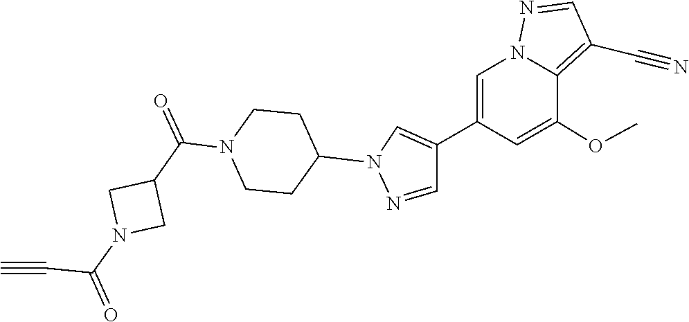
C(N1CC(C(N2CCC(N3C=C(C4=CN5N=CC(C#N)=C5C(OC)=C4)C=N3)CC2)=O)C1)(=O)C#C
